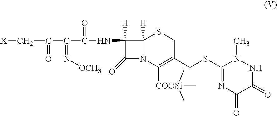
C1SC2([H])N(C([COOSi](C)(C)C)=C1CSC1=NC(=O)C(=O)NN1C)C(=O)C2([H])NC(C(C(C[X])=O)=N[OCH3])=O
